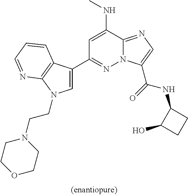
C1=C(NC)C2=NC=C(C(=O)NC3C(O)CC3)N2N=C1C1=CN(CCN2CCOCC2)C2=C1C=CC=N2
